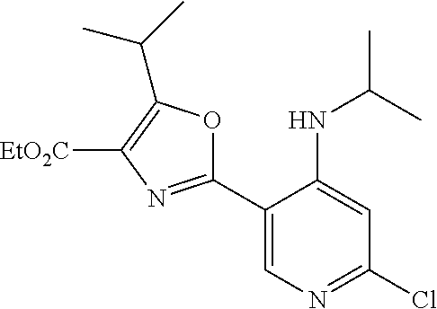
C1(C2=CN=C(Cl)C=C2NC(C)C)=NC([EtO2C])=C(C(C)C)O1
